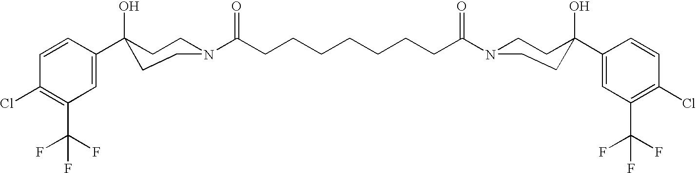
C1=C(C2(O)CCN(C(CCCCCCCC(N3CCC(C4=CC(C(F)(F)F)=C(Cl)C=C4)(O)CC3)=O)=O)CC2)C=CC(Cl)=C1C(F)(F)F
